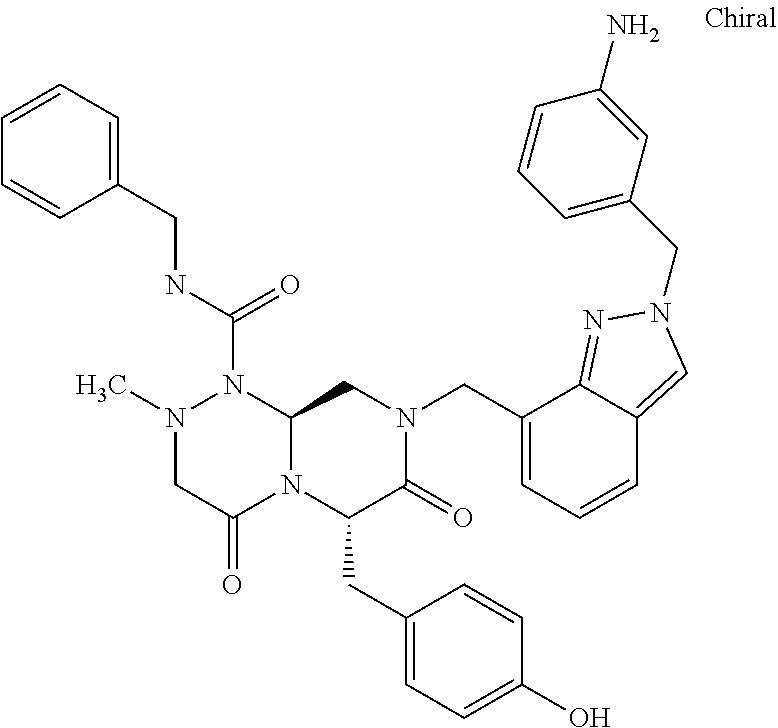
N(C(=O)N1N(C)CC(=O)N2C1CN(CC1=CC=CC3=CN(CC4=CC=CC(N)=C4)N=C13)C(=O)C2CC1=CC=C(O)C=C1)CC1=CC=CC=C1
